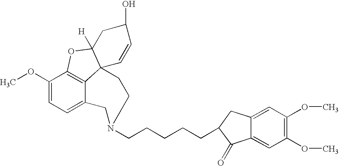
C12=C3C(OC)=CC=C1CN(CCCCCC1C(=O)C4=CC(OC)=C(OC)C=C4C1)CCC21C([H])(O3)CC(O)C=C1
